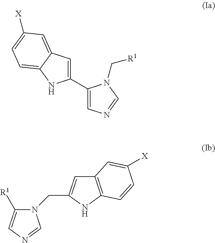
C1(C2=CN=CN2C[R1])=CC2=CC([X])=CC=C2N1.N1(CC2=CC3=C(N2)C=CC([X])=C3)C([R1])=CN=C1
